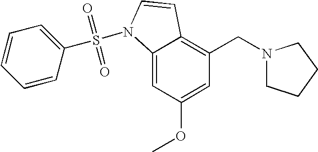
C1=C(OC)C=C2C(=C1CN1CCCC1)C=CN2S(=O)(=O)C1=CC=CC=C1
